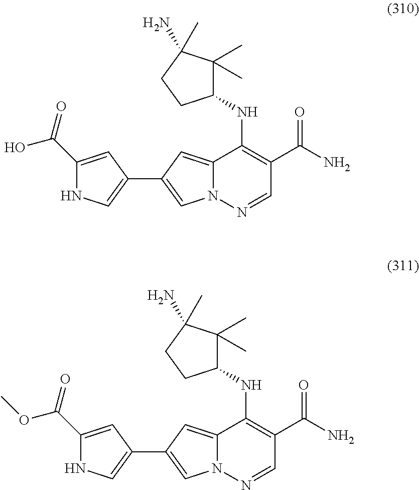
N(C1=C(C(N)=O)C=NN2C1=CC(C1=CNC(C(O)=O)=C1)=C2)C1C(C)(C)C(N)(C)CC1.N(C1=C(C(N)=O)C=NN2C1=CC(C1=CNC(C(OC)=O)=C1)=C2)C1C(C)(C)C(N)(C)CC1
